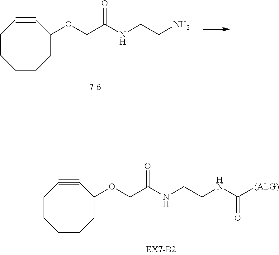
C1CCC(OCC(NCCN)=O)C#CCC1.C1CCC(OCC(NCCNC([(ALG)])=O)=O)C#CCC1
